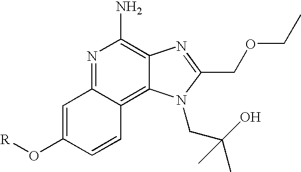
N1=C2C(=C3C(=C1N)N=C(COCC)N3CC(C)(O)C)C=CC(O[R])=C2
